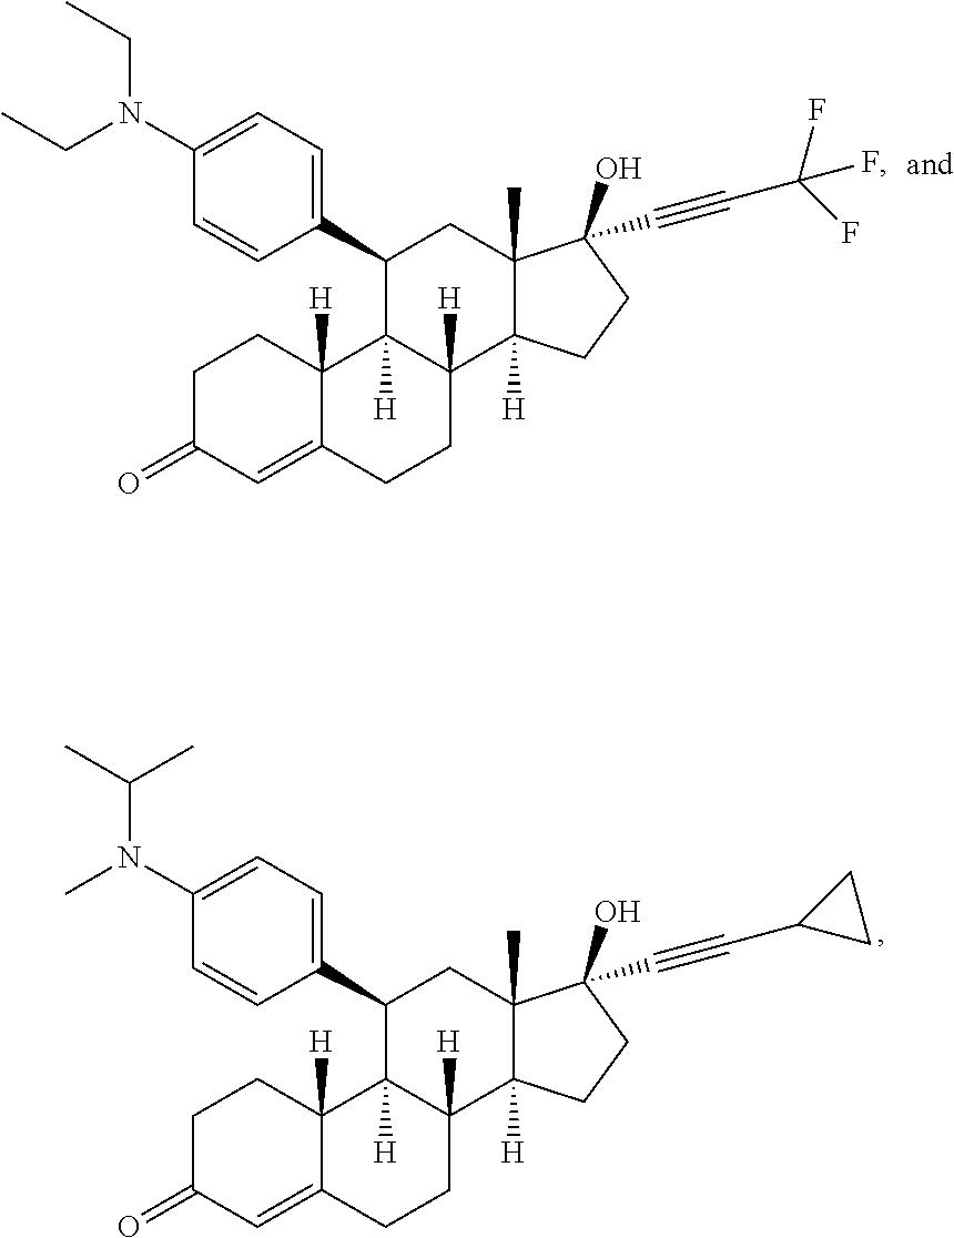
C1C(=O)C=C2C([H])(C1)C1([H])C([H])(CC2)C2([H])C(C)(CC1C1=CC=C(N(C)C(C)C)C=C1)C(O)(C#CC1CC1)CC2.C1C(=O)C=C2C([H])(C1)C1([H])C([H])(CC2)C2([H])C(C)(CC1C1=CC=C(N(CC)CC)C=C1)C(O)(C#CC(F)(F)F)CC2
